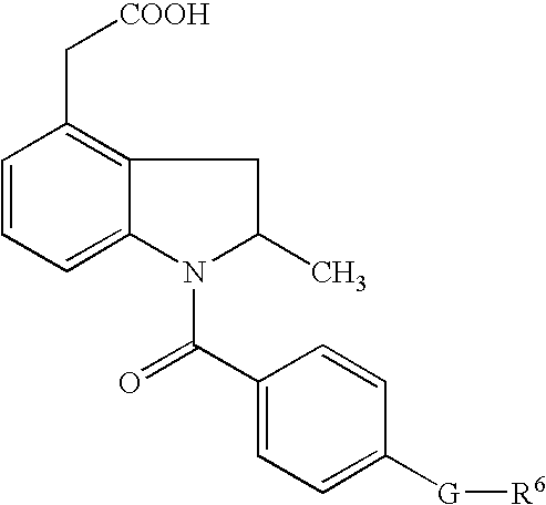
C1=CC=C2C(=C1C[COOH])CC(C)N2C(C1=CC=C([G][R6])C=C1)=O
